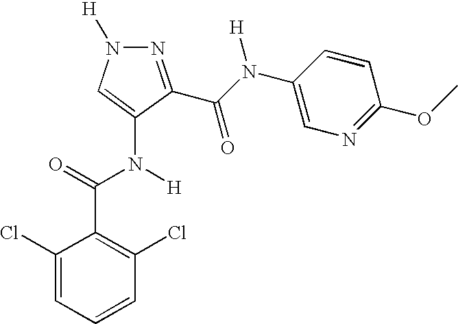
N1=C(C(N(C2=CN=C(OC)C=C2)[H])=O)C(N([H])C(=O)C2=C(Cl)C=CC=C2Cl)=CN1[H]
